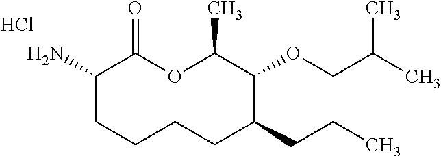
C1(N)CCCCC(CCC)C(OCC(C)C)C(C)OC1=O.Cl
